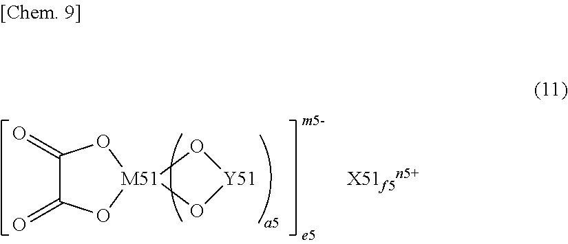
O1[Y51]O[M51]12OC(=O)C(=O)O2
